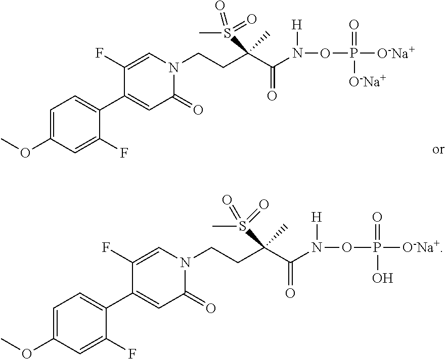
C1=C(OC)C=C(F)C(C2=CC(=O)N(CCC(C(=O)N([H])OP(=O)([O-Na+])[O-Na+])(C)S(C)(=O)=O)C=C2F)=C1.C1=C(OC)C=C(F)C(C2=CC(=O)N(CCC(C(=O)N([H])OP(=O)(O)[O-Na+])(C)S(C)(=O)=O)C=C2F)=C1
